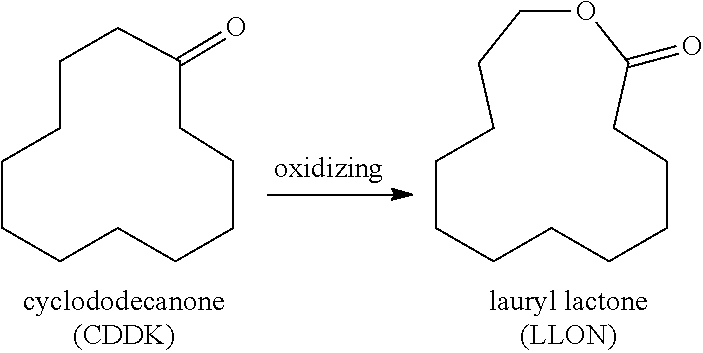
O1CCCCCCCCCCCC1=O.C1CCCCCCCCC(=O)CC1
